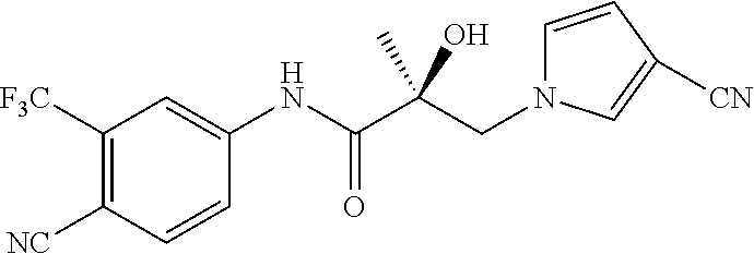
C1([F3C])=C([NC])C=CC(NC(=O)C(CN2C=CC([CN])=C2)(C)O)=C1
